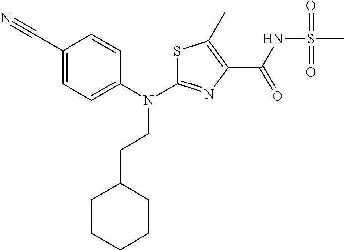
S1C(N(C2=CC=C(C#N)C=C2)CCC2CCCCC2)=NC(C(NS(C)(=O)=O)=O)=C1C
